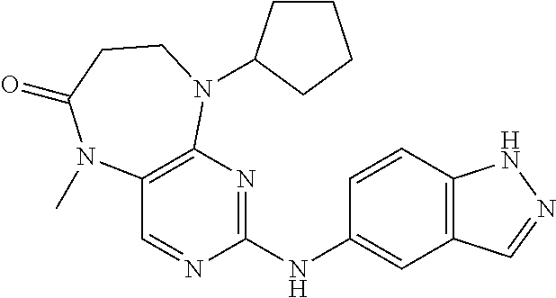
C1(NC2=NC3=C(C=N2)N(C)C(=O)CCN3C2CCCC2)=CC2=C(C=C1)NN=C2
